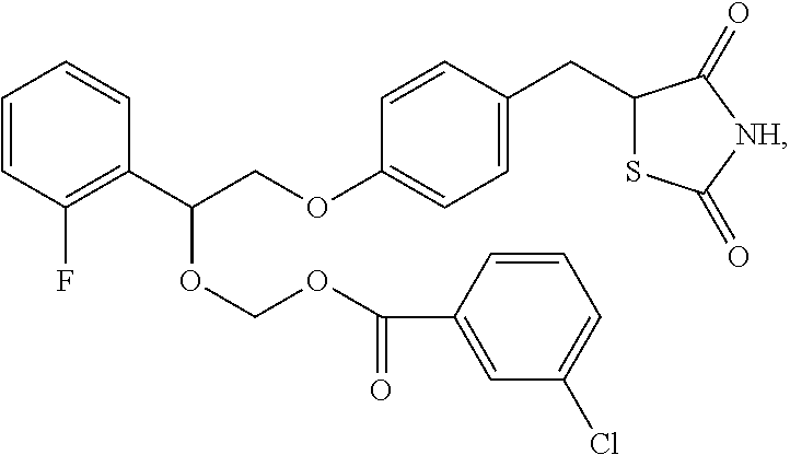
C1=CC(F)=C(C(COC2=CC=C(CC3SC(=O)[NH]C3=O)C=C2)OCOC(C2=CC(Cl)=CC=C2)=O)C=C1
